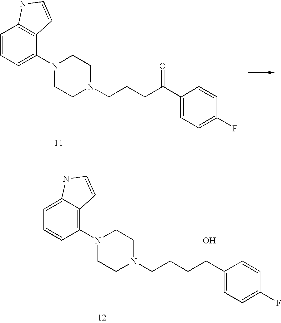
C1(N2CCN(CCCC(C3=CC=C(F)C=C3)O)CC2)=C2C(=CC=C1)NC=C2.C1(N2CCN(CCCC(C3=CC=C(F)C=C3)=O)CC2)=CC=CC2=C1C=CN2
